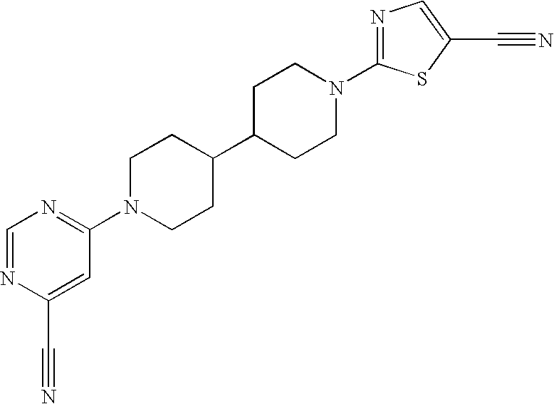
C1=NC(C#N)=CC(N2CCC(C3CCN(C4=NC=C(C#N)S4)CC3)CC2)=N1
